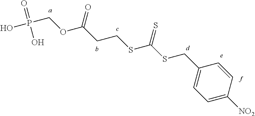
C1([NO2])=CC=C(CSC(SCCC(OCP(O)(=O)O)=O)=S)C=C1
